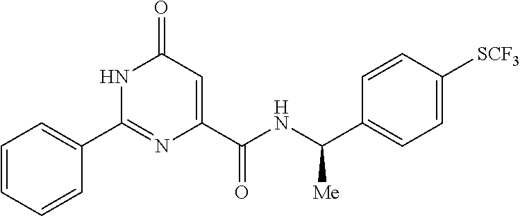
N1C(C2=CC=CC=C2)=NC(C(NC(C2=CC=C([SCF3])C=C2)[Me])=O)=CC1=O
